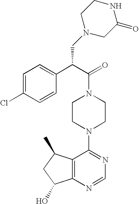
C(N1CCN(C2=NC=NC3=C2C(C)CC3O)CC1)(C(C1=CC=C(Cl)C=C1)CN1CC(=O)NCC1)=O
